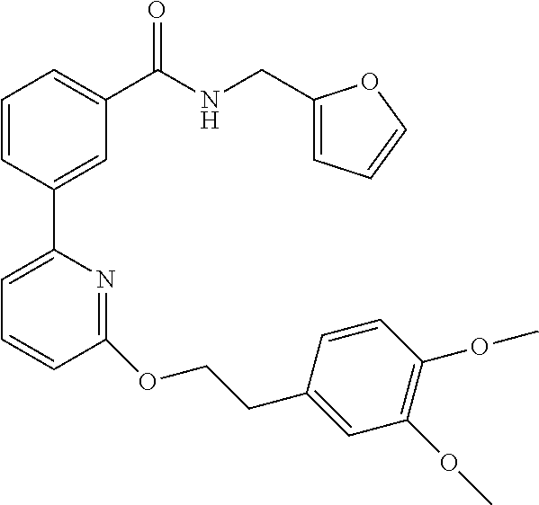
C1=CC(C2=CC=CC(OCCC3=CC(OC)=C(OC)C=C3)=N2)=CC(C(NCC2=CC=CO2)=O)=C1
